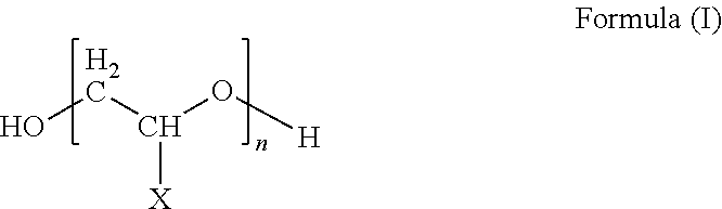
OCC(O[H])[X]
